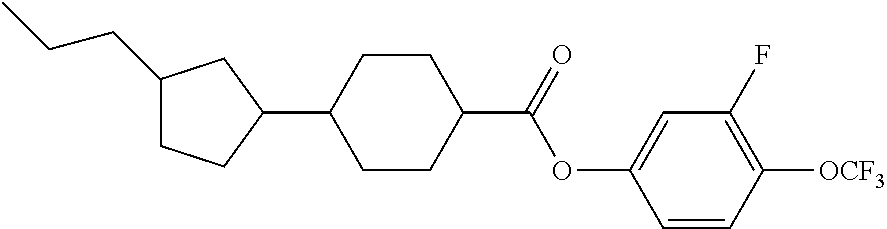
C1(CCC)CCC(C2CCC(C(OC3=CC(F)=C([OCF3])C=C3)=O)CC2)C1
